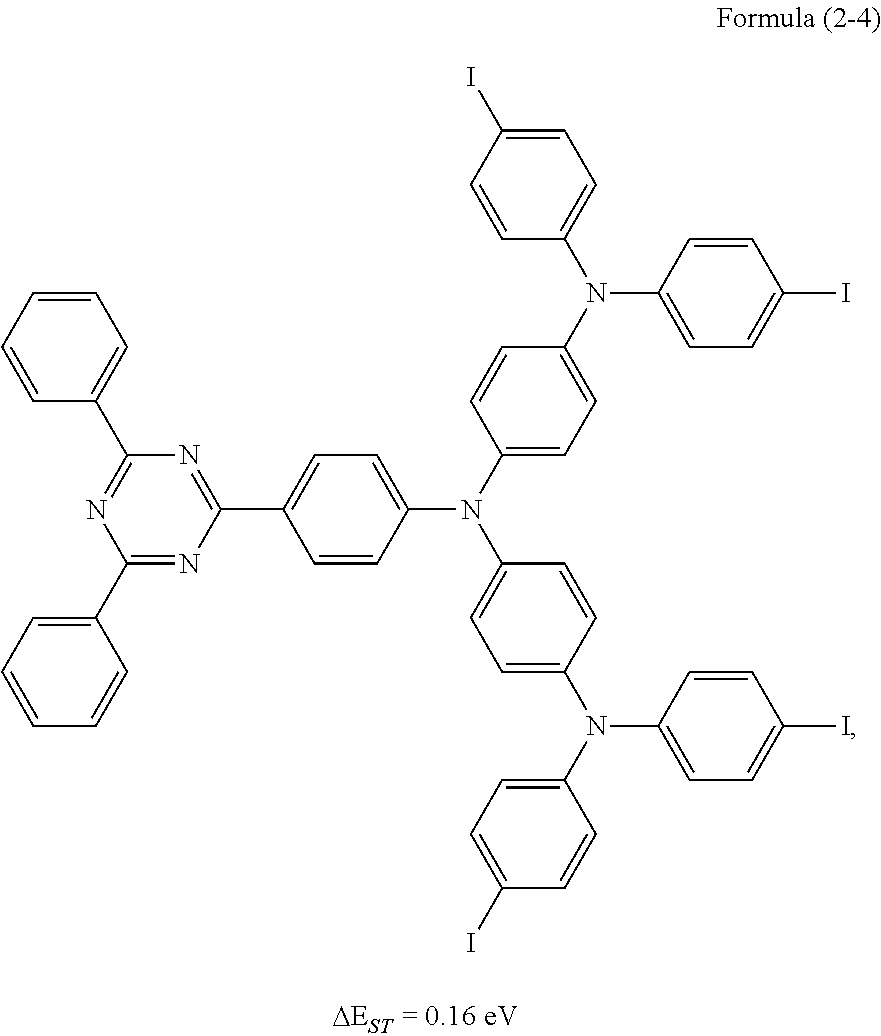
C1(N(C2=CC=C(N(C3=CC=C(N(C4=CC=C(I)C=C4)C4=CC=C(I)C=C4)C=C3)C3=CC=C(C4=NC(C5=CC=CC=C5)=NC(C5=CC=CC=C5)=N4)C=C3)C=C2)C2=CC=C(I)C=C2)=CC=C(I)C=C1
